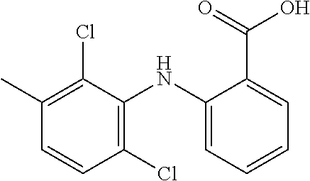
C1(C)=C(Cl)C(NC2=CC=CC=C2C(=O)O)=C(Cl)C=C1
